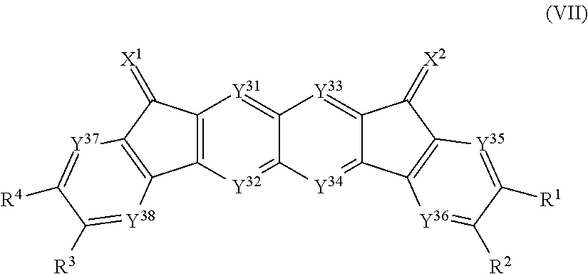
C12=C([Y32]=C3C(=[Y31]1)[Y33]=C1C(=[X2])C4=C(C1=[Y34]3)[Y36]=C([R2])C([R1])=[Y35]4)C1=C(C2=[X1])[Y37]=C([R4])C([R3])=[Y38]1
